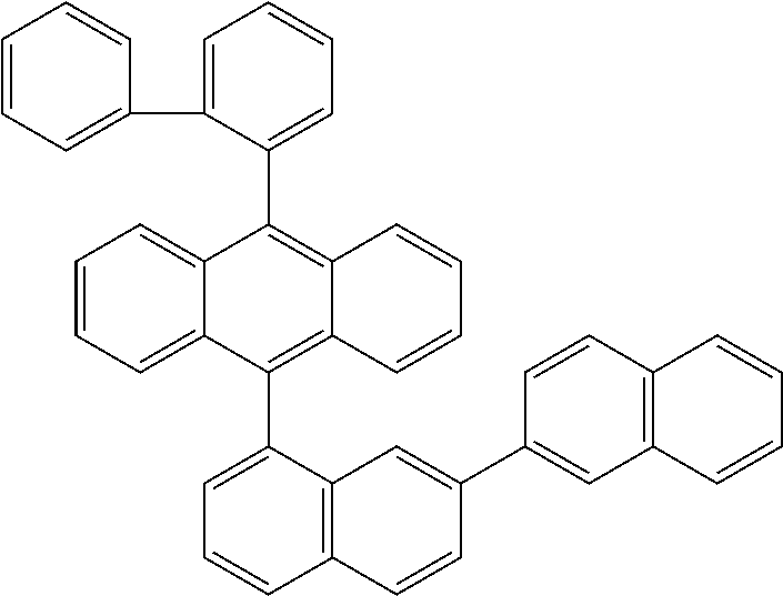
C1=CC=C2C(=C1)C(C1=CC=CC=C1C1=CC=CC=C1)=C1C(=C2C2=CC=CC3=C2C=C(C2=CC4=C(C=C2)C=CC=C4)C=C3)C=CC=C1
